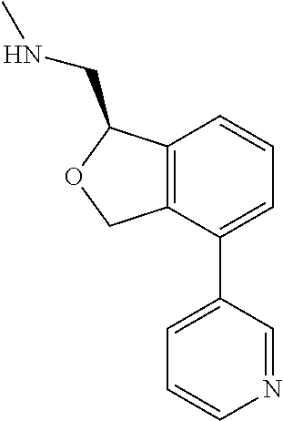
C12=C(C(C3=CC=CN=C3)=CC=C1)COC2CNC
